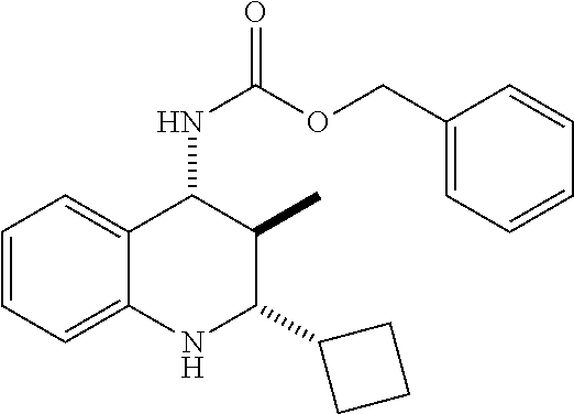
C1=CC=C2C(=C1)C(NC(=O)OCC1=CC=CC=C1)C(C)C(C1CCC1)N2
